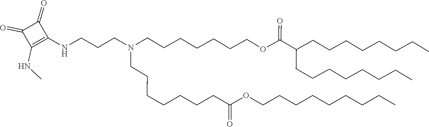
C(CCC)CCCCCOC(CCCCCCCN(CCCCCCCOC(C(CCCCCCCC)CCCCCCCC)=O)CCCNC1=C(NC)C(=O)C1=O)=O
